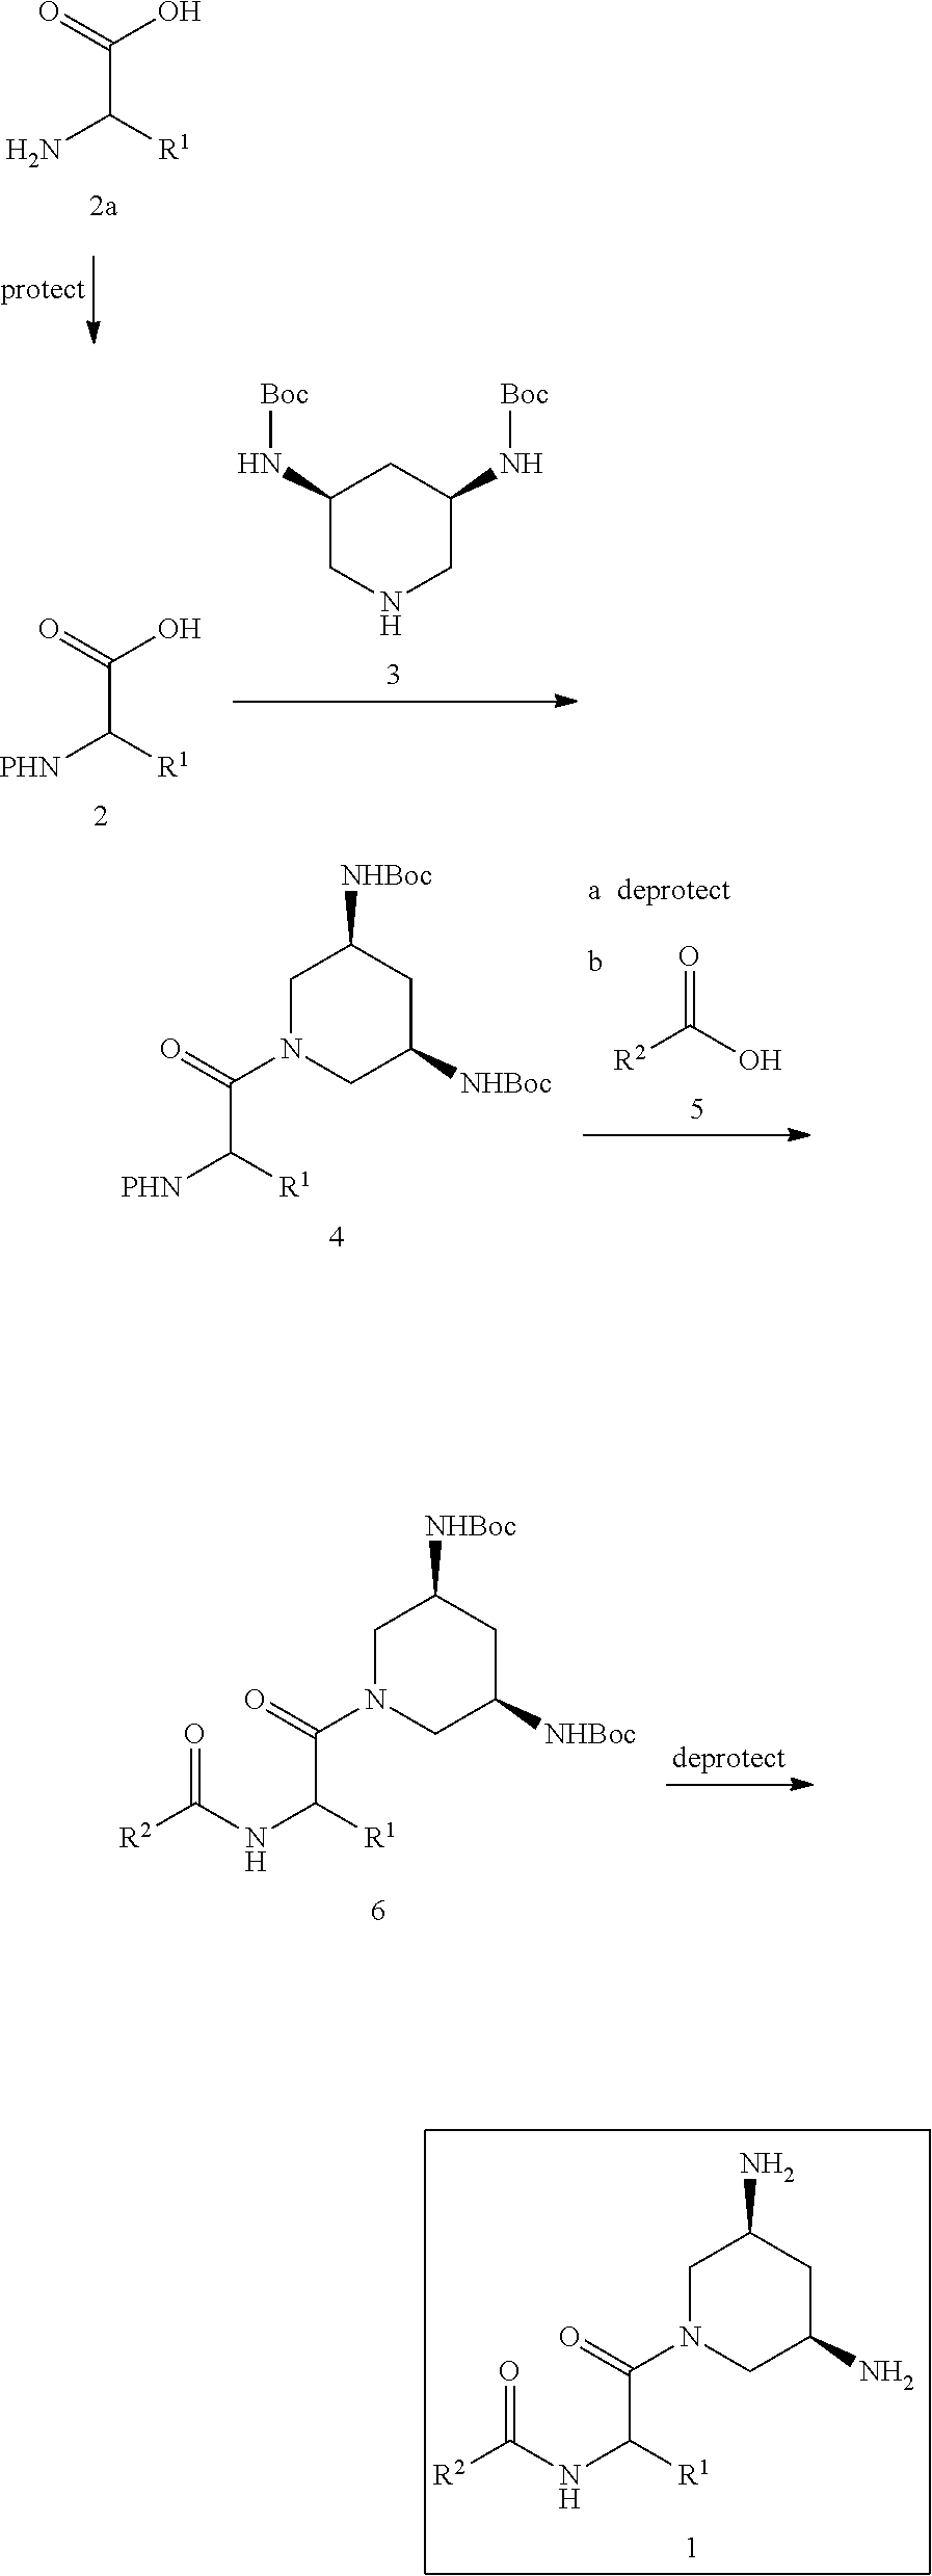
C(C([R1])N)(O)=O.C(C([R1])NC([R2])=O)(N1CC(N)CC(N)C1)=O.C(C([R1])[PHN])(O)=O.C1(N[Boc])CNCC(N[Boc])C1.C(C([R1])[PHN])(N1CC([NHBoc])CC([NHBoc])C1)=O.C([R2])(O)=O.C(C([R1])NC([R2])=O)(N1CC([NHBoc])CC([NHBoc])C1)=O
